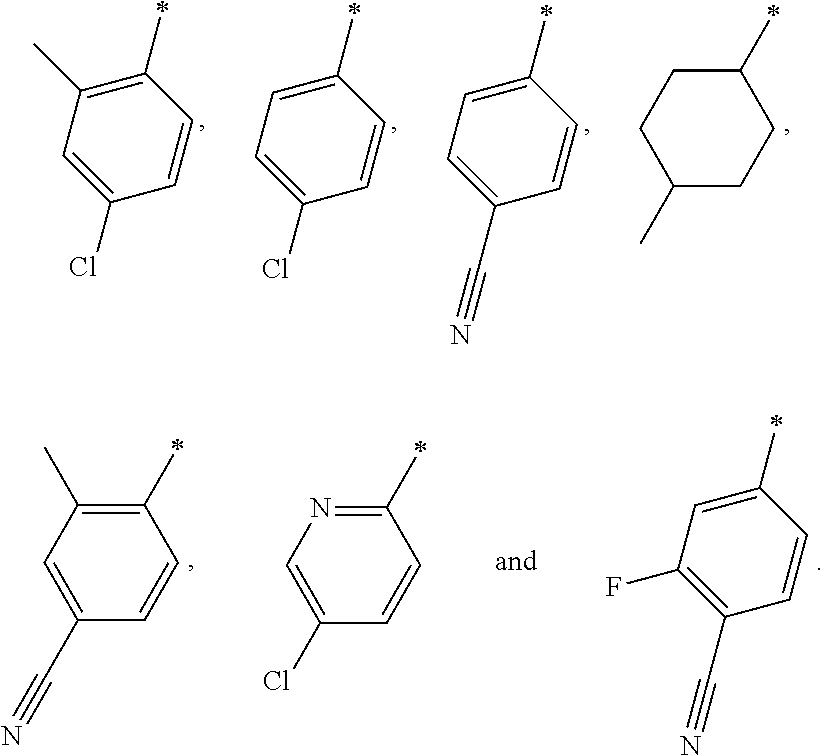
C1(*)=C(C)C=C(Cl)C=C1.C1(*)=CC=C(Cl)C=C1.C1(*)=CC=C(C#N)C=C1.C1C(*)CCC(C)C1.C1=CC(Cl)=CN=C1*.C1=CC(C#N)=CC(C)=C1*.C1=CC(C#N)=C(F)C=C1*
